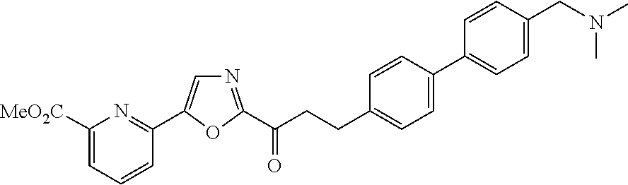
C1([MeO2C])=CC=CC(C2=CN=C(C(CCC3=CC=C(C4=CC=C(CN(C)C)C=C4)C=C3)=O)O2)=N1
